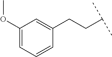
C1=C(CCC(C)C)C=CC=C1OC
